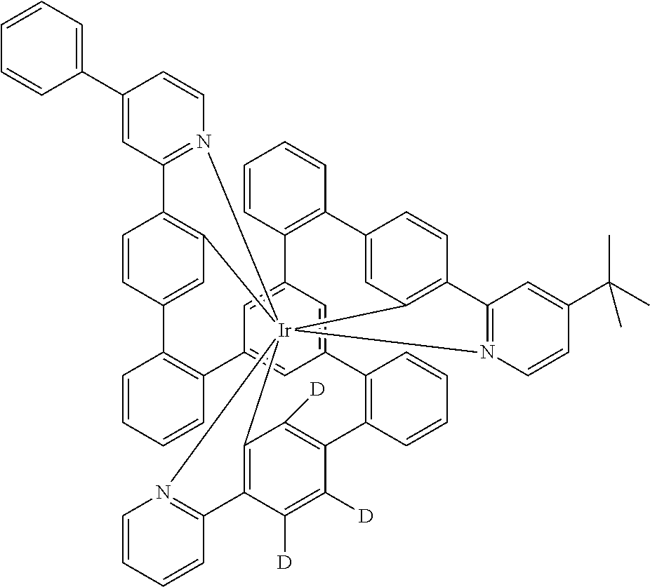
C1(C2=CC=CC=C2)=CC2=N(C=C1)[Ir]1345C6=C2C=CC(=C6)C2=C(C=CC=C2)C2=CC(=CC(=C2)C2=C(C=CC=C2)C2=CC1=C(C=C2)C1=N3C=CC(C(C)(C)C)=C1)C1=C(C=CC=C1)C1=C([D])C4=C(C([D])=C1[D])C1=N5C=CC=C1
